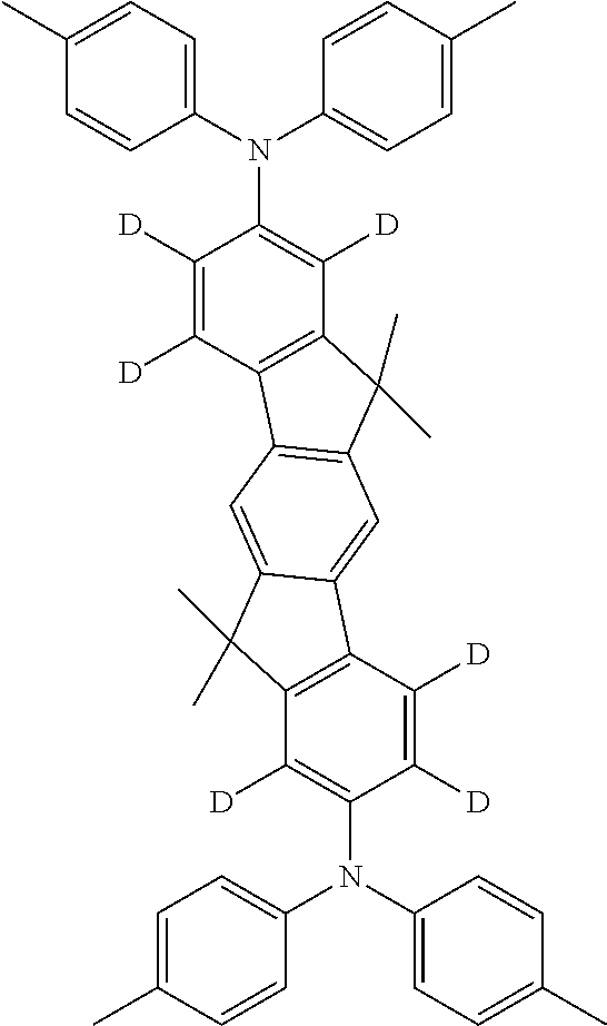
C1([D])=C([D])C2=C(C([D])=C1N(C1=CC=C(C)C=C1)C1=CC=C(C)C=C1)C(C)(C)C1=C2C=C2C(=C1)C1=C(C2(C)C)C([D])=C(N(C2=CC=C(C)C=C2)C2=CC=C(C)C=C2)C([D])=C1[D]
